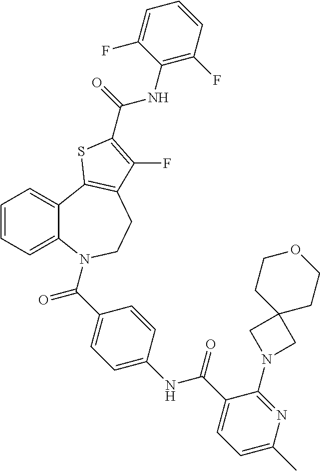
C1=CC=C2C(=C1)C1=C(CCN2C(=O)C2=CC=C(NC(=O)C3=CC=C(C)N=C3N3CC4(C3)CCOCC4)C=C2)C(F)=C(C(NC2=C(F)C=CC=C2F)=O)S1
